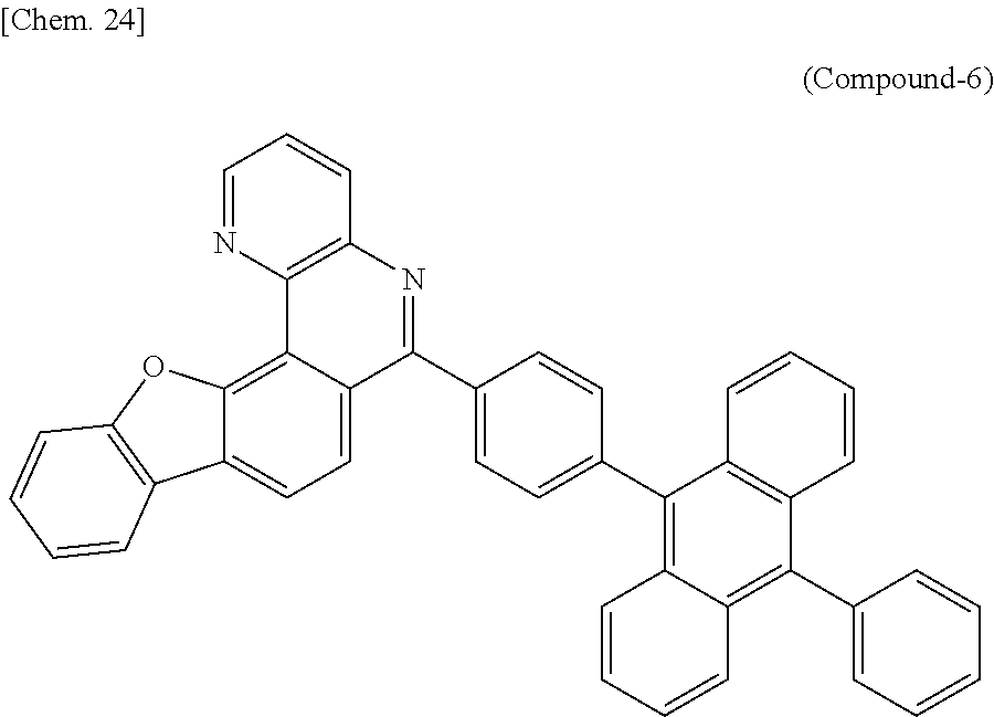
C1=NC2=C(C=C1)N=C(C1=CC=C(C3=C4C(=C(C5=CC=CC=C5)C5=C3C=CC=C5)C=CC=C4)C=C1)C1=CC=C3C(=C21)OC1=C3C=CC=C1
